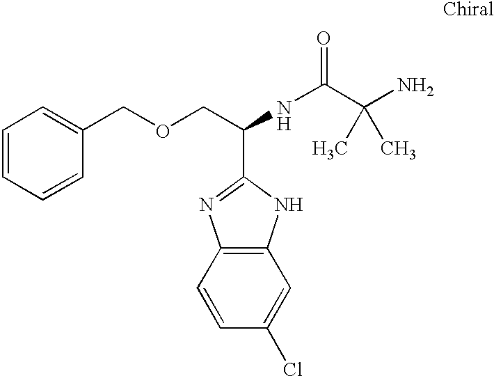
C1=CC=CC(COCC(NC(C(N)(C)C)=O)C2=NC3=C(C=C(Cl)C=C3)N2)=C1
